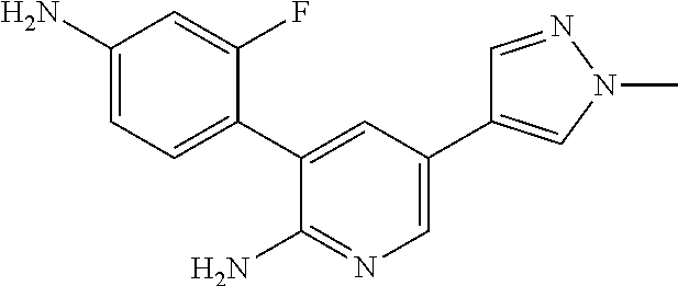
C1(N)=CC=C(C2=CC(C3=CN(C)N=C3)=CN=C2N)C(F)=C1
